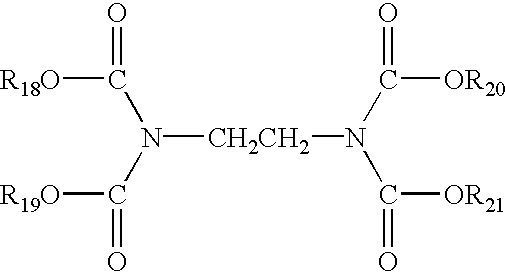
N([CH2CH2]N(C(=O)[OR21])C([OR20])=O)(C(=O)[R18O])C(=O)[R19O]
